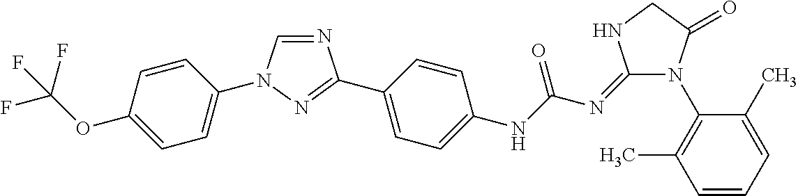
C1=CC(OC(F)(F)F)=CC=C1N1C=NC(C2=CC=C(NC(N=C3N(C4=C(C)C=CC=C4C)C(=O)CN3)=O)C=C2)=N1
